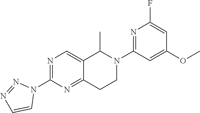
C12=CN=C(N3N=NC=C3)N=C1CCN(C1=NC(F)=CC(OC)=C1)C2C
